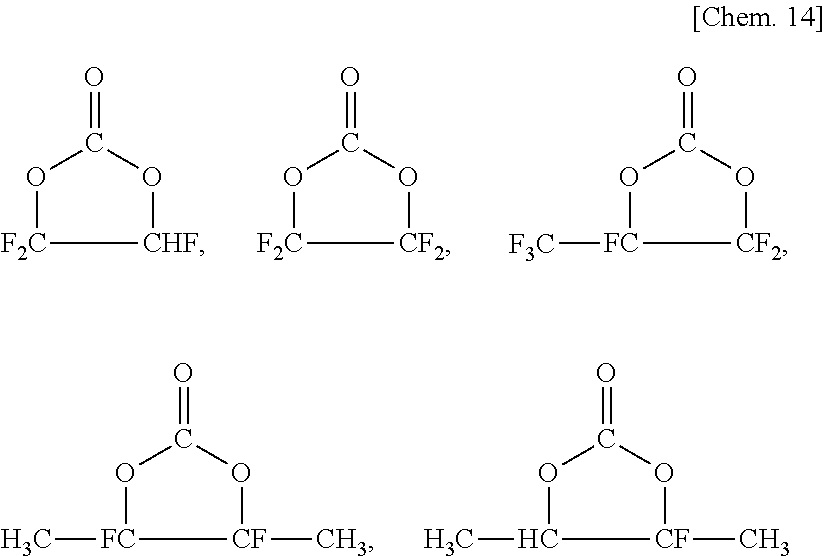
O=C1O[F2C][CHF]O1.O=C1O[F2C][CF2]O1.O=C1O[FC]([F3C])[CF2]O1.O=C1O[FC](C)[CF](C)O1.O=C1OC(C)[CF](C)O1
